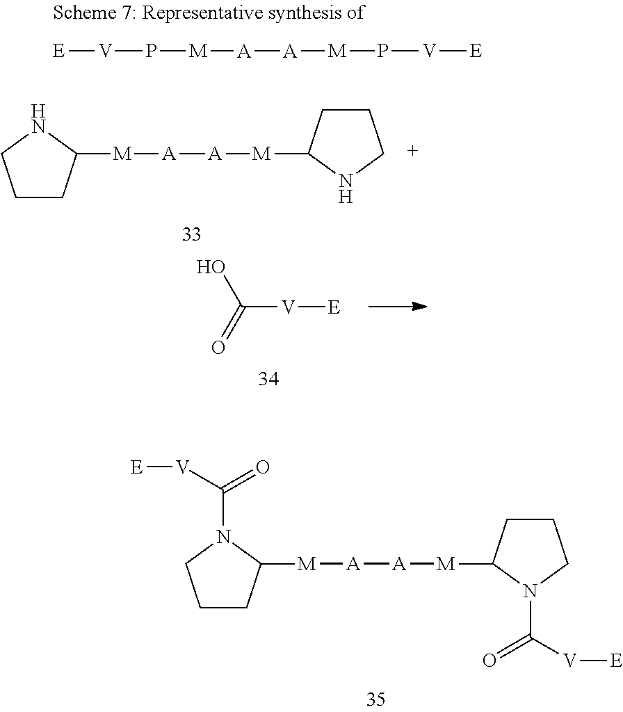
C1CC([M][A][A][M]C2CCCN2C([V][E])=O)N(C(=O)[V][E])C1.C1CC([M][A][A][M]C2CCCN2)NC1.OC([V][E])=O.[E][V]P[M][A][A][M]P[V][E]
